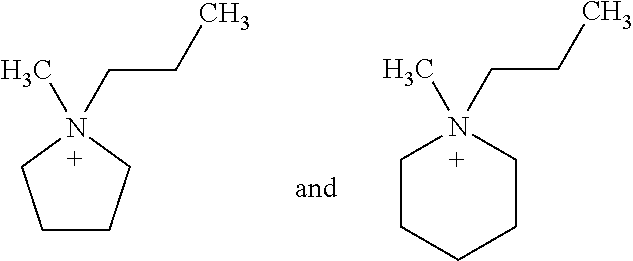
C1CCN(C)(CCC)C1.C1CCCCN1(C)CCC
